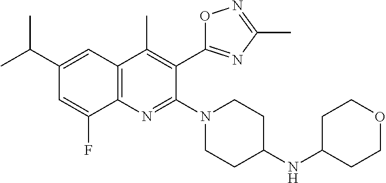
C1(C(C)C)=CC2=C(N=C(N3CCC(NC4CCOCC4)CC3)C(C3=NC(C)=NO3)=C2C)C(F)=C1
